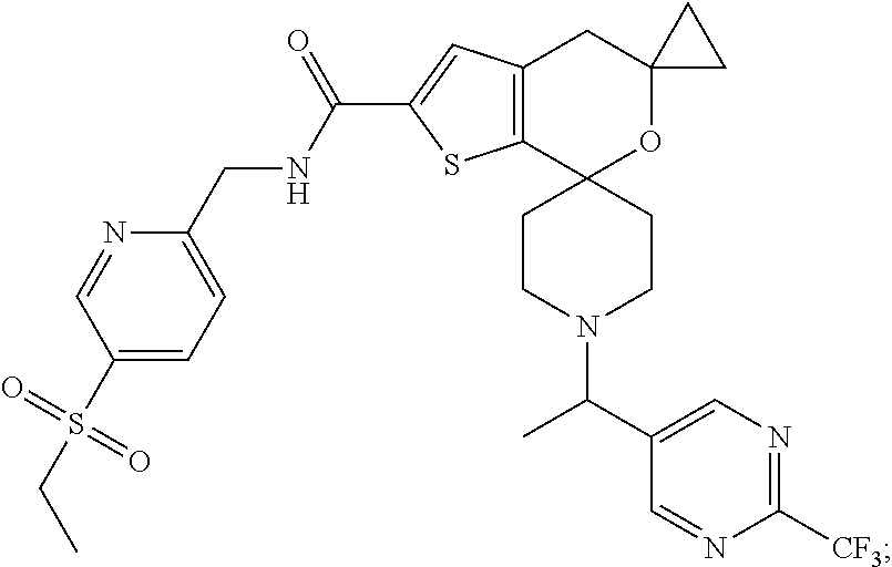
C1CN(C(C2=CN=C([CF3])N=C2)C)CCC12C1=C(CC3(O2)CC3)C=C(C(NCC2=CC=C(S(=O)(=O)CC)C=N2)=O)S1
